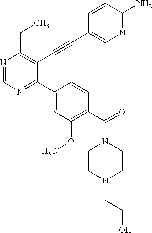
N1=CN=C(C2=CC(OC)=C(C(=O)N3CCN(CCO)CC3)C=C2)C(C#CC2=CN=C(N)C=C2)=C1CC
